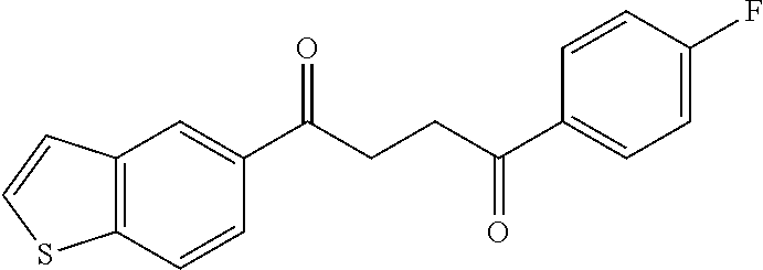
C12=C(C=CC(C(CCC(C3=CC=C(F)C=C3)=O)=O)=C1)SC=C2
